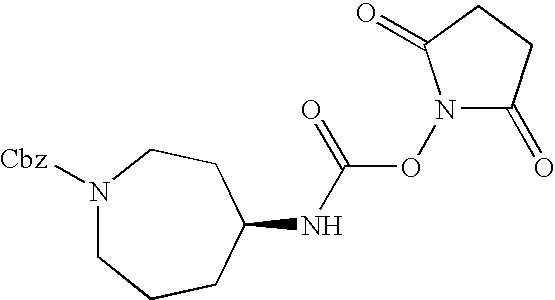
N1([Cbz])CCCC(NC(ON2C(=O)CCC2=O)=O)CC1
